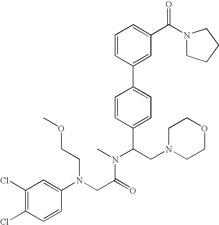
C1(Cl)=C(Cl)C=C(N(CC(=O)N(C(C2=CC=C(C3=CC(C(=O)N4CCCC4)=CC=C3)C=C2)CN2CCOCC2)C)CCOC)C=C1
